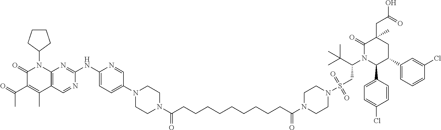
C1(=O)C(C(C)=O)=C(C)C2=C(N1C1CCCC1)N=C(NC1=CC=C(N3CCN(C(CCCCCCCCCC(N4CCN(S(CC(N5C(C6=CC=C(Cl)C=C6)C(C6=CC=CC(Cl)=C6)CC(CC(=O)O)(C)C5=O)C(C)(C)C)(=O)=O)CC4)=O)=O)CC3)C=N1)N=C2
